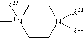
C[N+]1([R23])CC[N+]([R21])([R22])CC1
